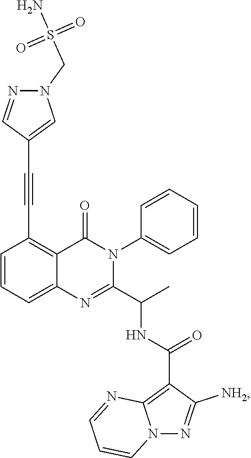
C1=CC=C2C(=C1C#CC1=CN(CS(N)(=O)=O)N=C1)C(=O)N(C1=CC=CC=C1)C(C(C)NC(C1=C3N(N=C1[NH2])C=CC=N3)=O)=N2
